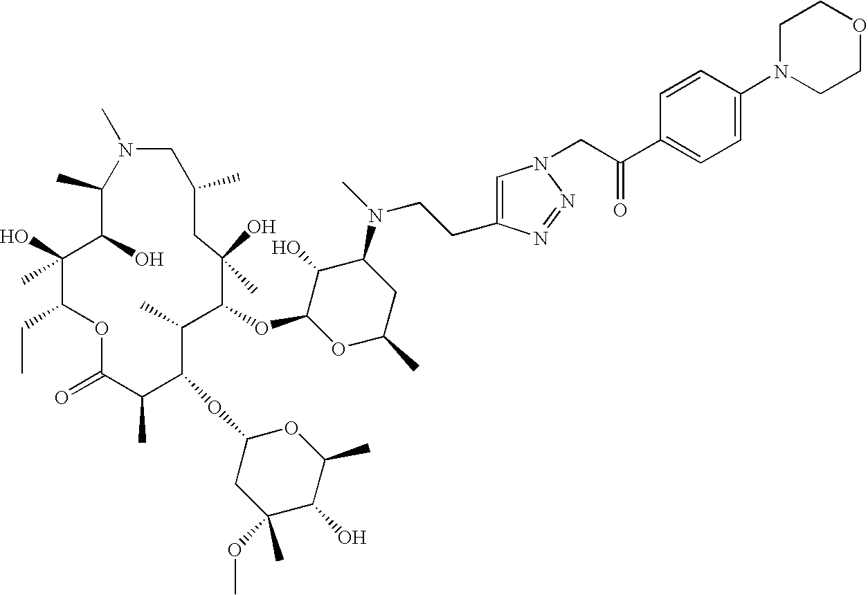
C1(C)C(O)C(O)(C)C(CC)OC(=O)C(C)C(OC2CC(C)(OC)C(O)C(C)O2)C(C)C(OC2OC(C)CC(N(C)CCC3=CN(CC(C4=CC=C(N5CCOCC5)C=C4)=O)N=N3)C2O)C(O)(C)CC(C)CN1C
